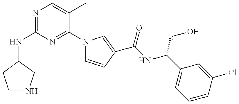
N(C1=NC=C(C)C(N2C=CC(C(NC(C3=CC=CC(Cl)=C3)CO)=O)=C2)=N1)C1CNCC1
